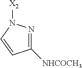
C1([NHCOCH3])=NN([X2])C=C1
